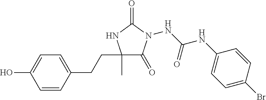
C1(C)(CCC2=CC=C(O)C=C2)C(=O)N(NC(NC2=CC=C(Br)C=C2)=O)C(=O)N1
